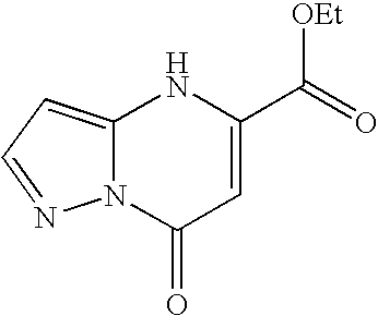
N12C(=CC=N1)NC(C(=O)[OEt])=CC2=O
